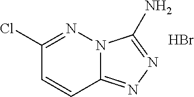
C12=NN=C(N)N1N=C(Cl)C=C2.Br
